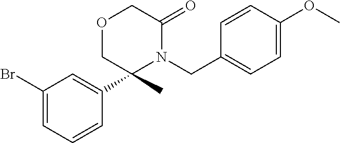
C1(Br)=CC=CC(C2(C)N(CC3=CC=C(OC)C=C3)C(=O)COC2)=C1
